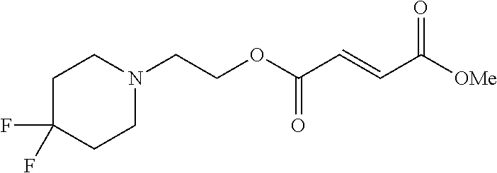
C1N(CCOC(C=CC([OMe])=O)=O)CCC(F)(F)C1
